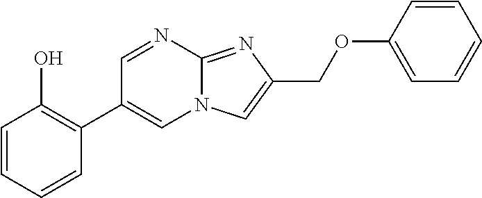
C12=NC(COC3=CC=CC=C3)=CN1C=C(C1=C(O)C=CC=C1)C=N2
